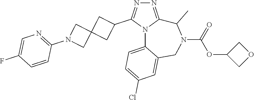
N1=C2N(C(C3CC4(C3)CN(C3=NC=C(F)C=C3)C4)=N1)C1=CC=C(Cl)C=C1CN(C(=O)OC1COC1)C2C
